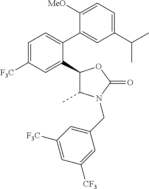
C1(C(C)C)=CC=C([MeO])C(C2=CC=C([F3C])C=C2C2C(C)N(CC3=CC([F3C])=CC([CF3])=C3)C(=O)O2)=C1
